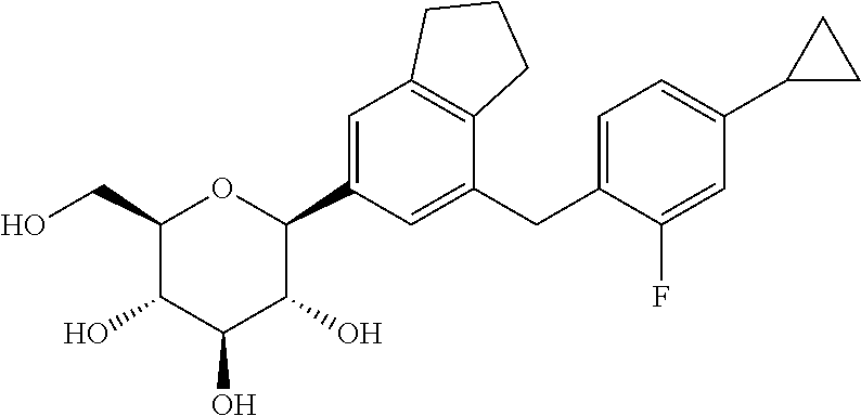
C1(CO)C(O)C(O)C(O)C(C2=CC3=C(C(CC4=CC=C(C5CC5)C=C4F)=C2)CCC3)O1
